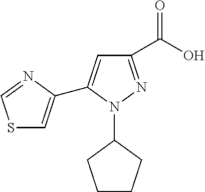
C1CCC(N2C(C3=CSC=N3)=CC(C(O)=O)=N2)C1
